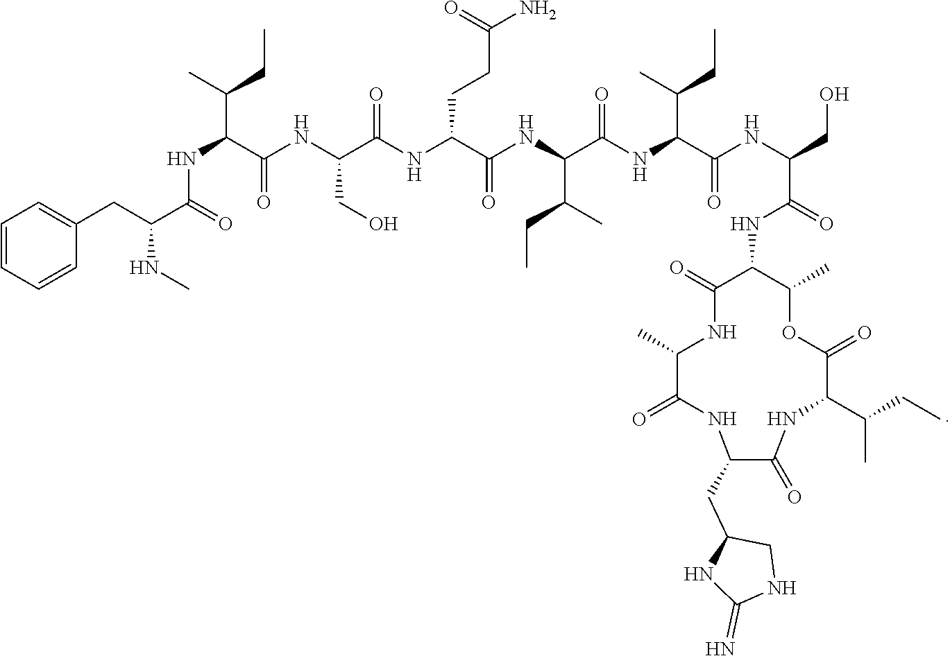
C1(CC2NC(=N)NC2)C(=O)NC(C(CC)C)C(=O)OC(C)C(NC(C(NC(C(NC(C(C(CC)C)NC(C(NC(C(NC(C(NC(C(CC2=CC=CC=C2)NC)=O)C(C)CC)=O)CO)=O)CCC(=O)N)=O)=O)C(C)CC)=O)CO)=O)C(=O)NC(C)C(=O)N1
